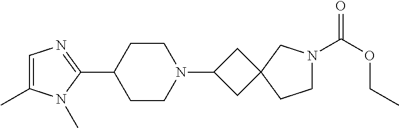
C1=C(C)N(C)C(C2CCN(C3CC4(C3)CCN(C(OCC)=O)C4)CC2)=N1
